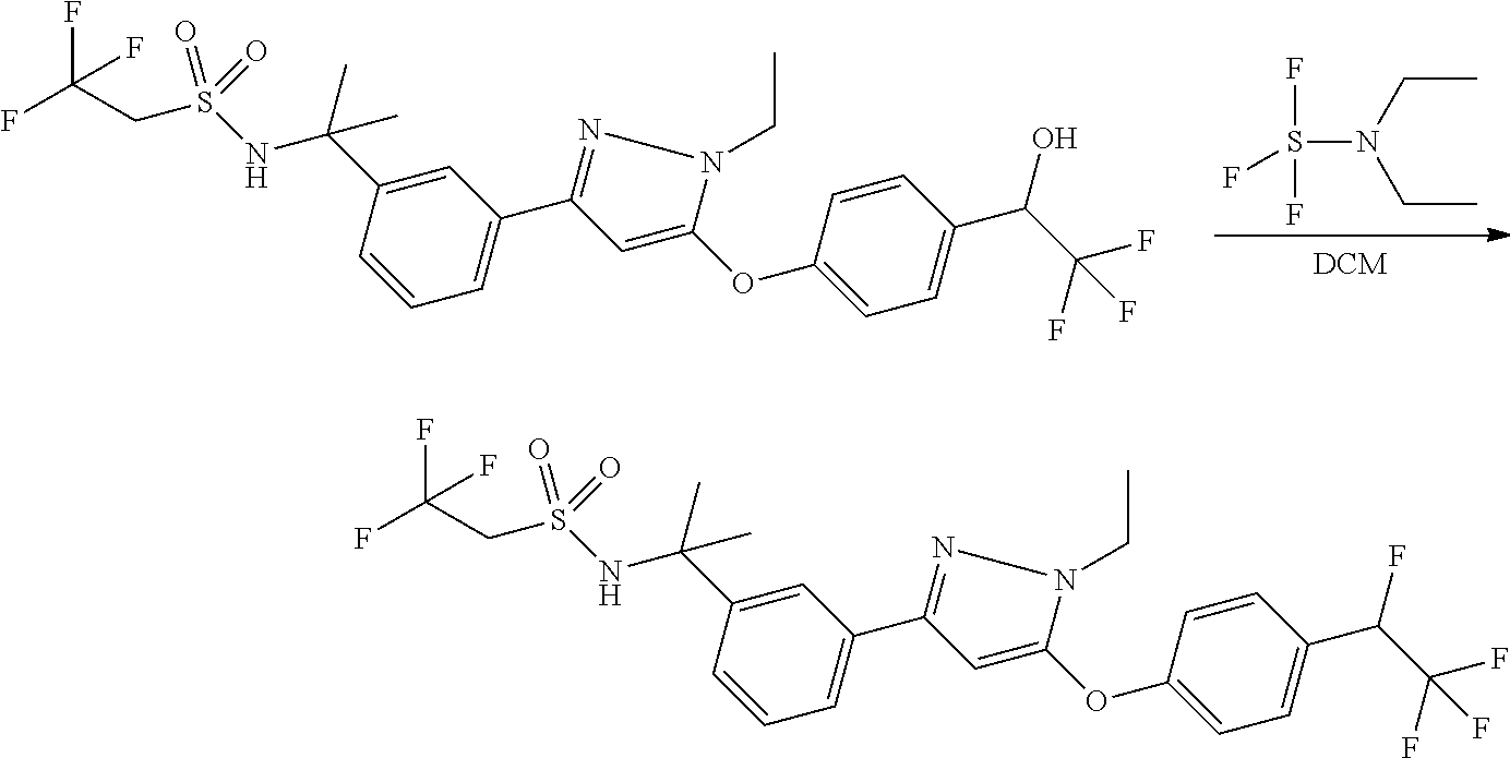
C(C)N(CC)S(F)(F)F.FC(CS(NC(C1=CC(C2=NN(CC)C(OC3=CC=C(C(C(F)(F)F)O)C=C3)=C2)=CC=C1)(C)C)(=O)=O)(F)F.FC(CS(NC(C1=CC(C2=NN(CC)C(OC3=CC=C(C(C(F)(F)F)F)C=C3)=C2)=CC=C1)(C)C)(=O)=O)(F)F
